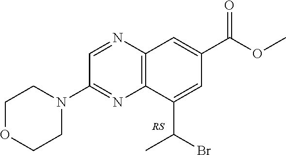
C1=NC2=C(N=C1N1CCOCC1)C(C(Br)C)=CC(C(OC)=O)=C2
